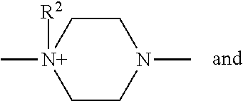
C1C[N+](C)([R2])CCN1C
